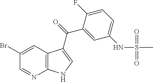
C1=NC2=C(C=C1Br)C(C(=O)C1=CC(NS(=O)(=O)C)=CC=C1F)=CN2
